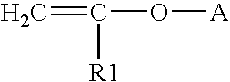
C=C(O[A])[R1]
